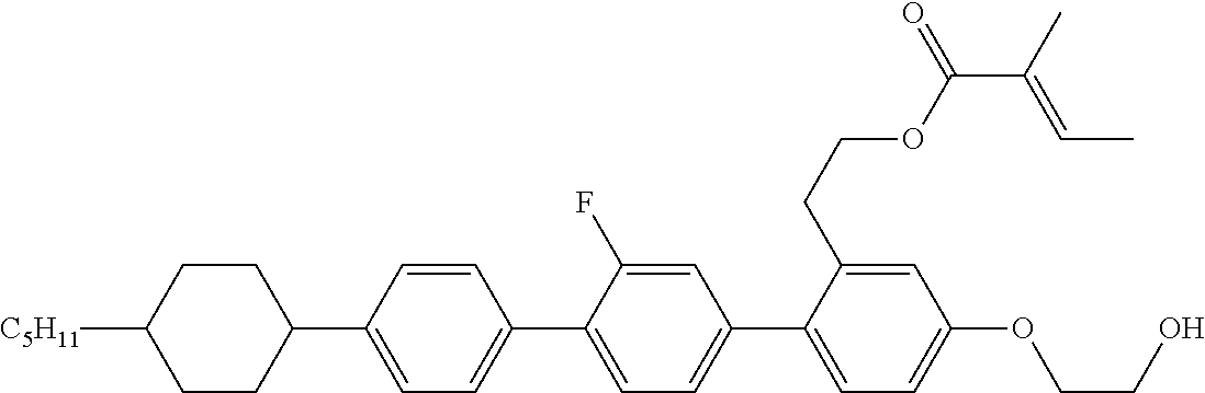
C1CC([C5H11])CCC1C1=CC=C(C2=CC=C(C3=CC=C(OCCO)C=C3CCOC(C(=CC)C)=O)C=C2F)C=C1
